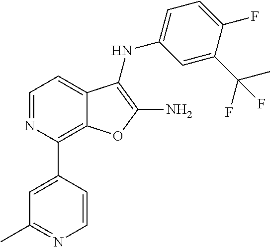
C1(C2=CC(C)=NC=C2)=C2C(=CC=N1)C(NC1=CC=C(F)C(C(C)(F)F)=C1)=C(N)O2
